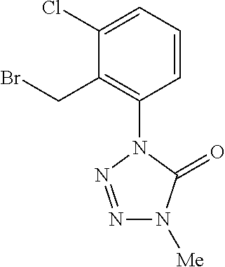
C1(Cl)=CC=CC(N2N=NN([Me])C2=O)=C1CBr
